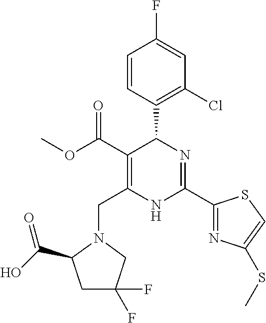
C1=CC(C2C(C(=O)OC)=C(CN3C(C(O)=O)CC(F)(F)C3)NC(C3=NC(SC)=CS3)=N2)=C(Cl)C=C1F
